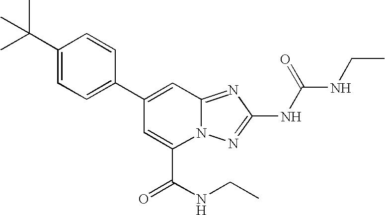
C1(C2=CC3=NC(NC(=O)NCC)=NN3C(C(NCC)=O)=C2)=CC=C(C(C)(C)C)C=C1
